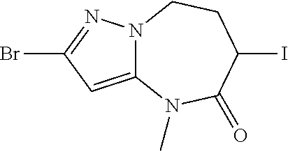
N12C(=CC(Br)=N1)N(C)C(=O)C(I)CC2
